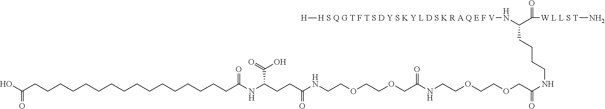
OC(CCCCCCCCCCCCCCCCC(NC(CCC(NCCOCCOCC(NCCOCCOCC(NCCCCC(N[H S Q G T F T S D Y S K Y L D S K R A Q E F V][H])C(=O)[W L L S T]N)=O)=O)=O)C(O)=O)=O)=O
